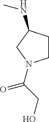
C(CO)(=O)N1CCC(NC)C1
